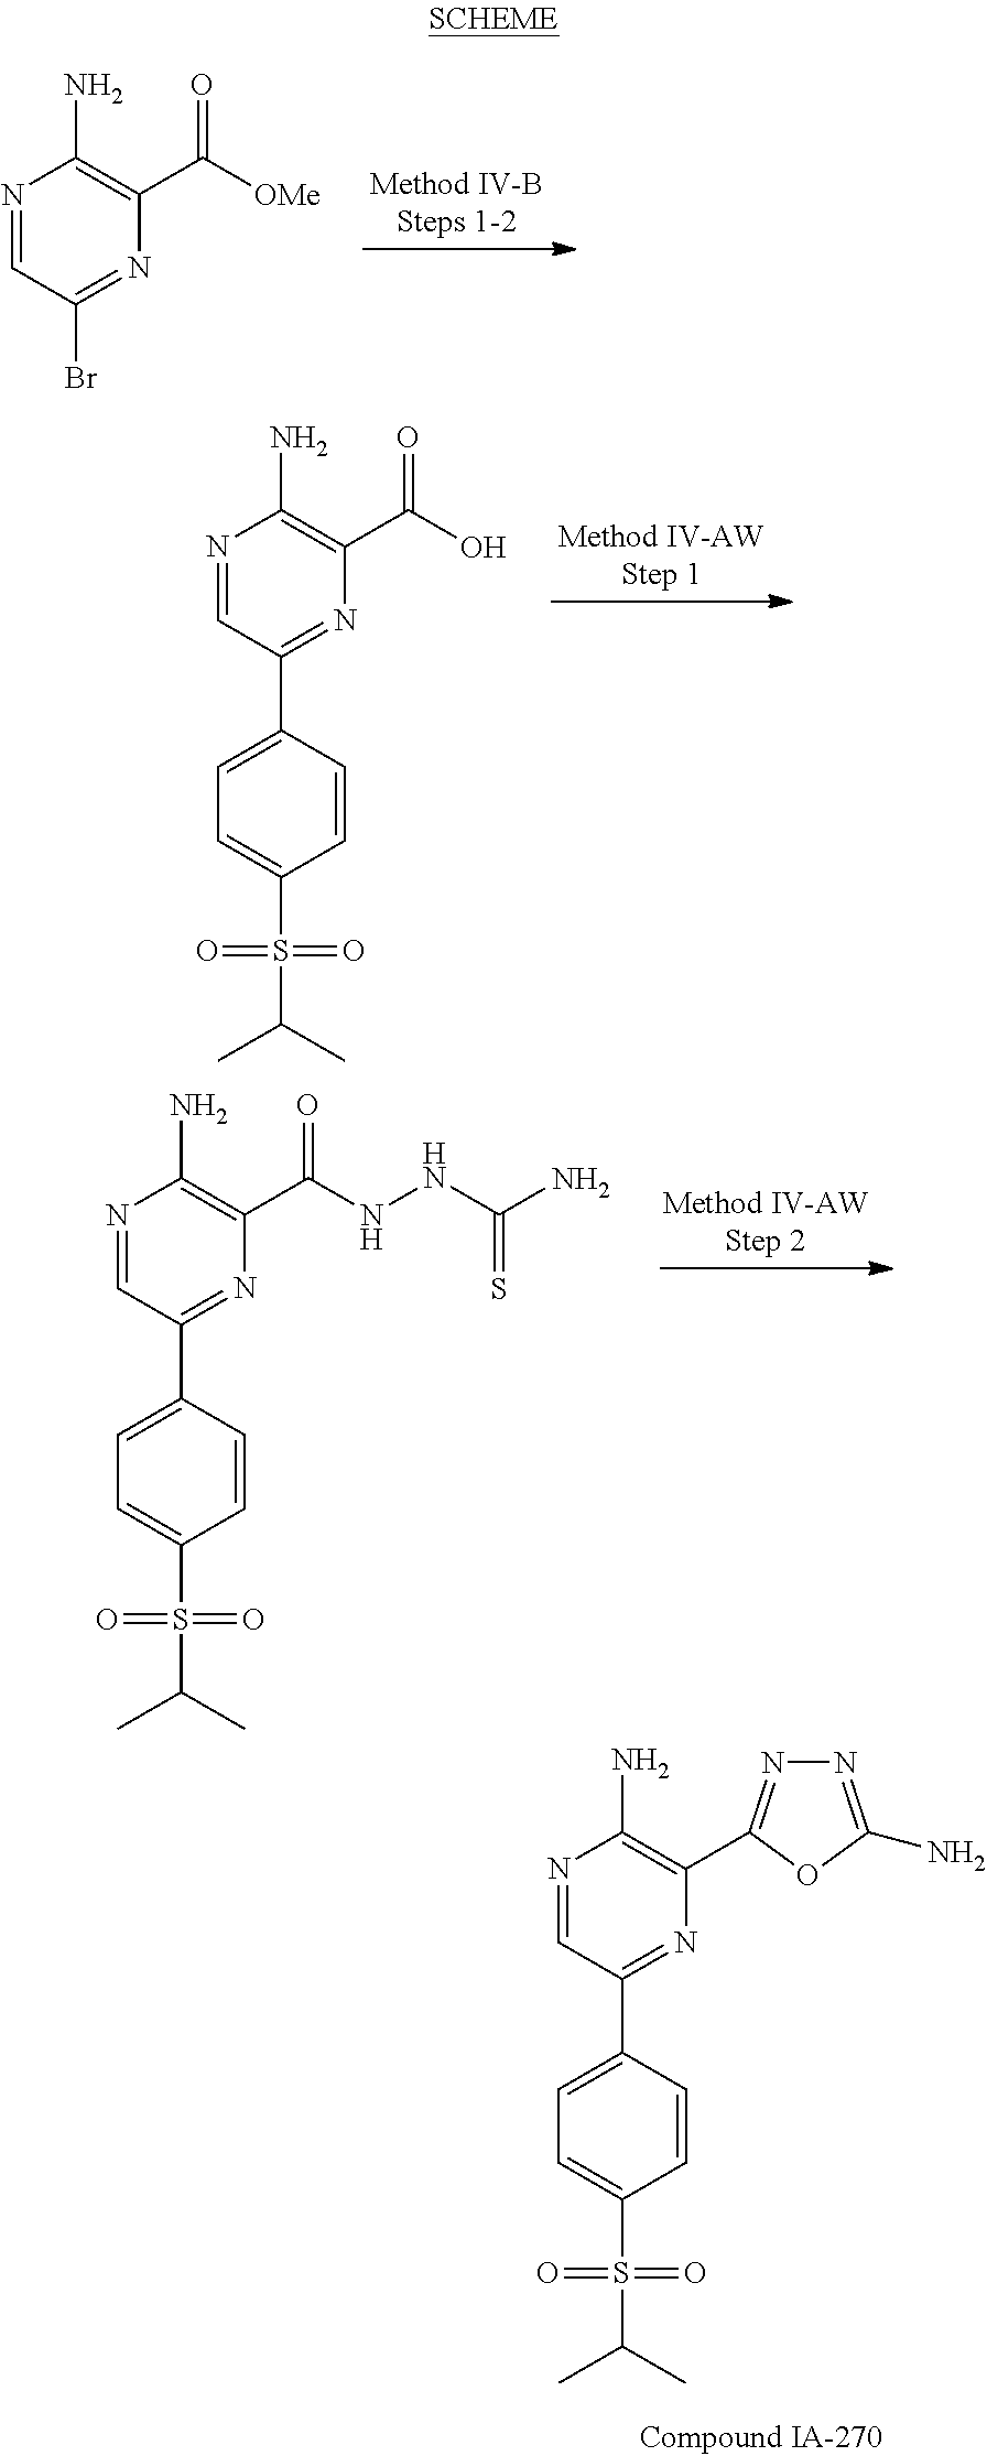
N1=CC(Br)=NC(C([OMe])=O)=C1N.N1=CC(C2=CC=C(S(=O)(=O)C(C)C)C=C2)=NC(C(O)=O)=C1N.N1=CC(C2=CC=C(S(=O)(=O)C(C)C)C=C2)=NC(C(=O)NNC(N)=S)=C1N.N1=CC(C2=CC=C(S(=O)(=O)C(C)C)C=C2)=NC(C2=NN=C(N)O2)=C1N
